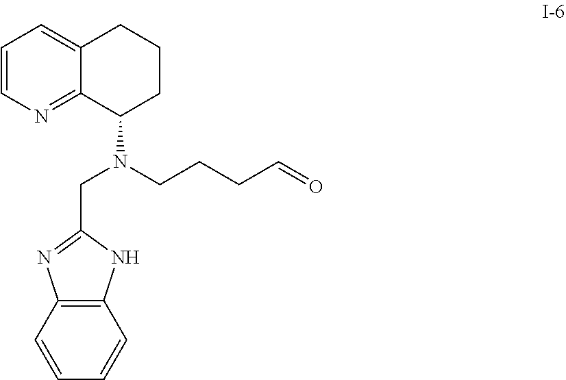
C12=NC=CC=C1CCCC2N(CC1=NC2=C(N1)C=CC=C2)CCCC=O
